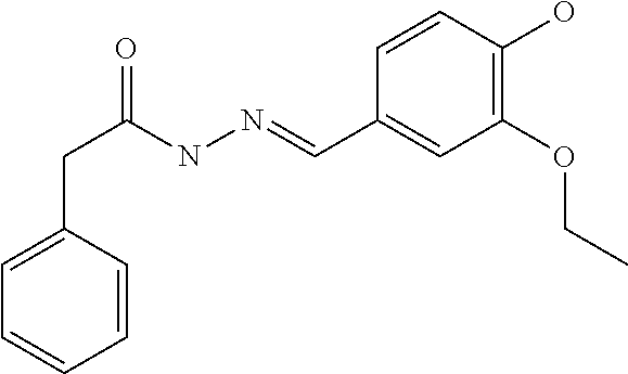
C1=CC(O)=C(OCC)C=C1C=NNC(CC1=CC=CC=C1)=O
